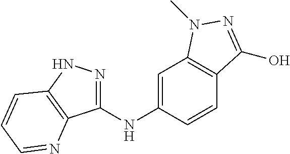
C1(NC2=CC3=C(C=C2)C(O)=NN3C)=NNC2=C1N=CC=C2
